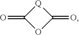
[Q]1C(=O)OC1=O
